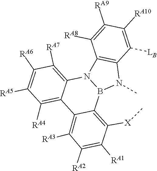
B12C3=C([X]C)C([RA1])=C([RA2])C([RA3])=C3C3=C([RA4])C([RA5])=C([RA6])C([RA7])=C3N1C1=C(N2C)C([LB])=C([RA10])C([RA9])=C1[RA8]
